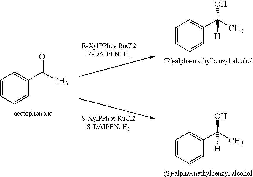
C1=CC=CC(C(C)=O)=C1.C1=CC=CC(C(C)(O)[H])=C1.C1=CC=CC(C(C)(O)[H])=C1
